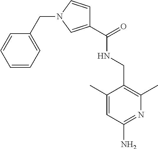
C1(C(=O)NCC2=C(C)N=C(N)C=C2C)=CN(CC2=CC=CC=C2)C=C1
